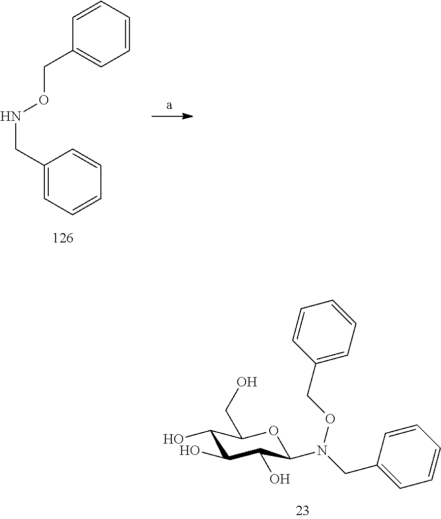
C1(O)C(O)C(O)C(N(OCC2=CC=CC=C2)CC2=CC=CC=C2)OC1CO.C1(CNOCC2=CC=CC=C2)=CC=CC=C1
